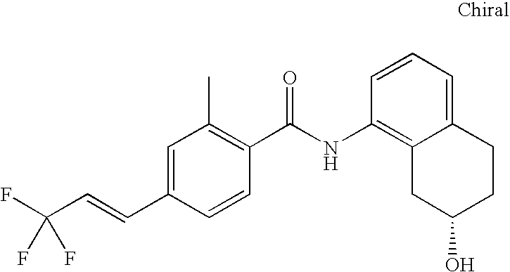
C1=C(C=CC(F)(F)F)C=CC(C(NC2=C3C(=CC=C2)CCC(O)C3)=O)=C1C
